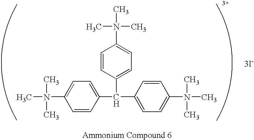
C1(C(C2=CC=C(N(C)(C)C)C=C2)C2=CC=C(N(C)(C)C)C=C2)=CC=C(N(C)(C)C)C=C1.[3I-]
